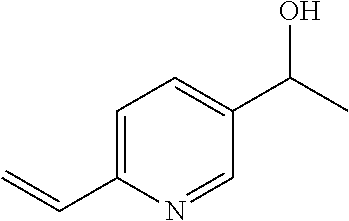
C1=C(C(C)O)C=NC(C=C)=C1
